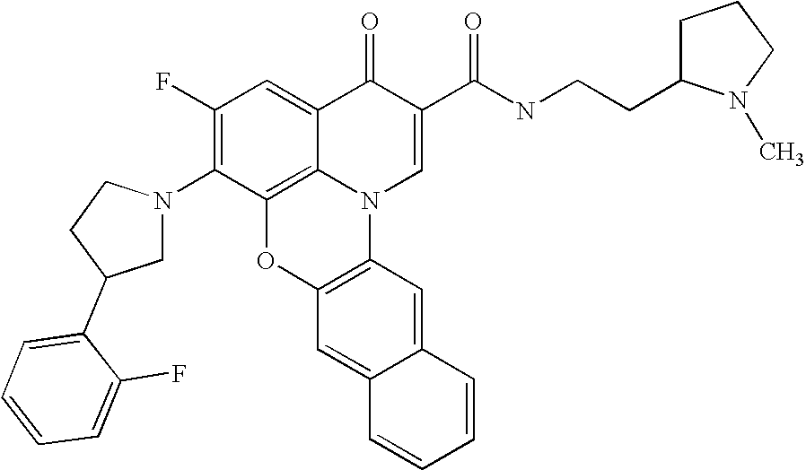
C1(F)=C(N2CC(C3=CC=CC=C3F)CC2)C2=C3C(=C1)C(=O)C(C(NCCC1CCCN1C)=O)=CN3C1=C(O2)C=C2C(=C1)C=CC=C2
